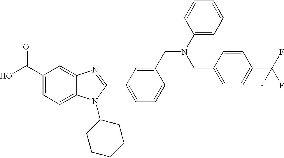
OC(C1=CC=C2C(=C1)N=C(C1=CC=CC(CN(C3=CC=CC=C3)CC3=CC=C(C(F)(F)F)C=C3)=C1)N2C1CCCCC1)=O
